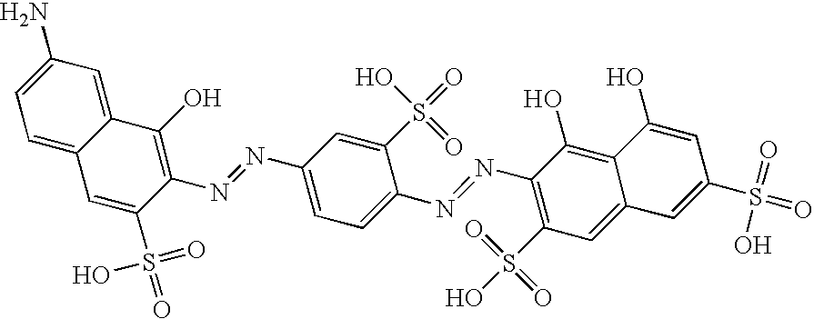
C1=C(N=NC2=C(O)C3=CC(N)=CC=C3C=C2S(=O)(=O)O)C=C(S(=O)(O)=O)C(N=NC2=C(S(O)(=O)=O)C=C3C(=C2O)C(O)=CC(S(=O)(=O)O)=C3)=C1
